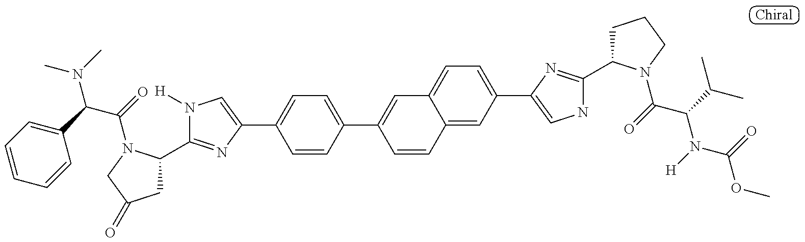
N1([H])C(C2CC(=O)CN2C(C(N(C)C)C2=CC=CC=C2)=O)=NC(C2=CC=C(C3=CC4=CC=C(C5=CNC(C6CCCN6C(C(N(C(OC)=O)[H])C(C)C)=O)=N5)C=C4C=C3)C=C2)=C1
